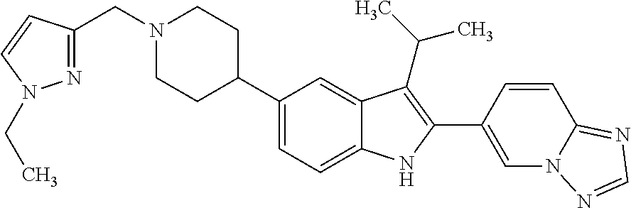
C1(C2CCN(CC3=NN(CC)C=C3)CC2)=CC=C2C(=C1)C(C(C)C)=C(C1=CN3C(=NC=N3)C=C1)N2
